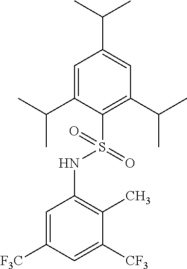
S(NC1=C(C)C([CF3])=CC([F3C])=C1)(C1=C(C(C)C)C=C(C(C)C)C=C1C(C)C)(=O)=O
